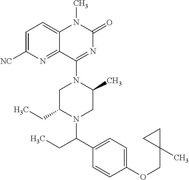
C1C(CC)N(C(C2=CC=C(OCC3(C)CC3)C=C2)CC)CC(C)N1C1=NC(=O)N(C)C2=CC=C([NC])N=C12
